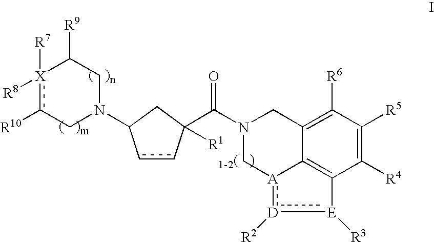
[X]1([R7])([R8])c([R10])CN(C2CC(C(N3C[A]4:[D]([R2]):[E]([R3])C5=C4C(=C([R6])C([R5])=C5[R4])C3)=O)([R1])cc2)CC1[R9]
